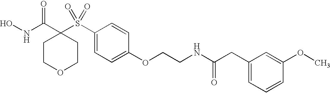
N(C(C1(S(C2=CC=C(OCCNC(CC3=CC=CC(OC)=C3)=O)C=C2)(=O)=O)CCOCC1)=O)O
